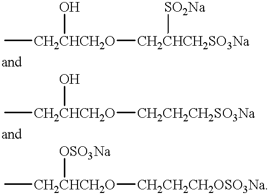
C[CH2CHCH2O]([CH2CHCH2SO3Na][SO2Na])O.C[CH2CHCH2O]([CH2CH2CH2SO3Na])O.C[CH2CHCH2O]([CH2CH2CH2OSO3Na])[OSO3Na]
